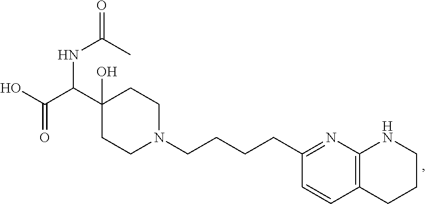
C1(C(C(O)=O)NC(C)=O)(O)CCN(CCCCC2=NC3=C(C=C2)CCCN3)CC1
